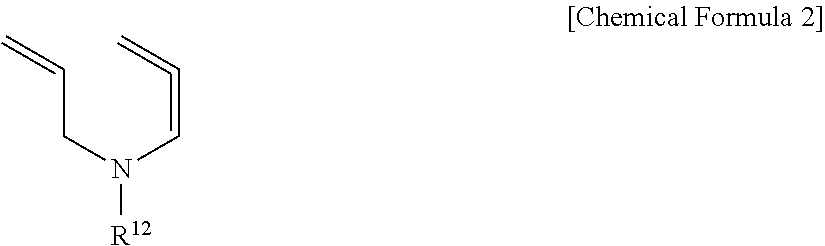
C(CN(C=C=C)[R12])=C
